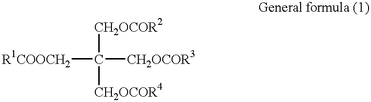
[R1COOCH2]C([CH2OCOR3])([CH2OCOR2])[CH2OCOR4]
